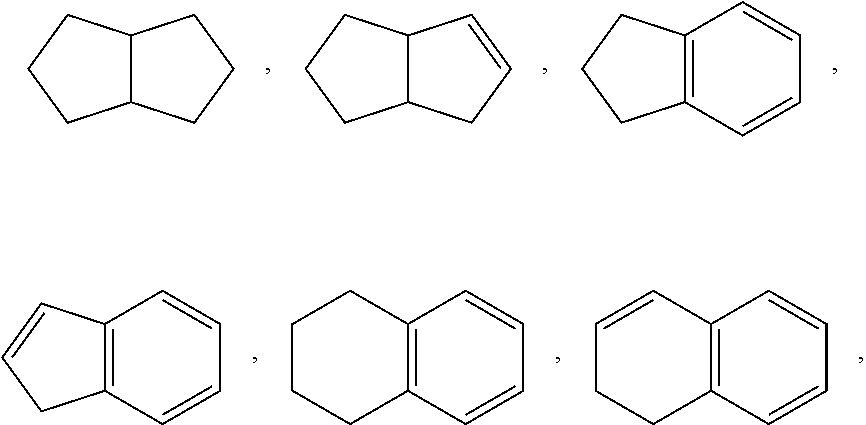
C12C(CCC1)CCC2.C12C(CC=C1)CCC2.C12=C(CCC1)C=CC=C2.C12=C(CC=C1)C=CC=C2.C12=C(C=CC=C1)CCCC2.C12=C(C=CC=C1)CCC=C2
